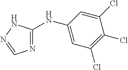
C1=C(NC2=NC=NN2)C=C(Cl)C(Cl)=C1Cl
